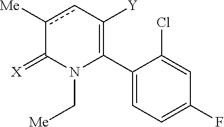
C1(C2=C([Y])cc([Me])C(=[X])N2C[Me])=CC=C(F)C=C1Cl
